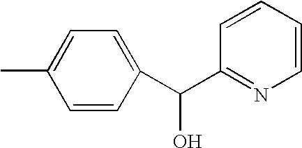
C1(C)=CC=C(C(C2=NC=CC=C2)O)C=C1
